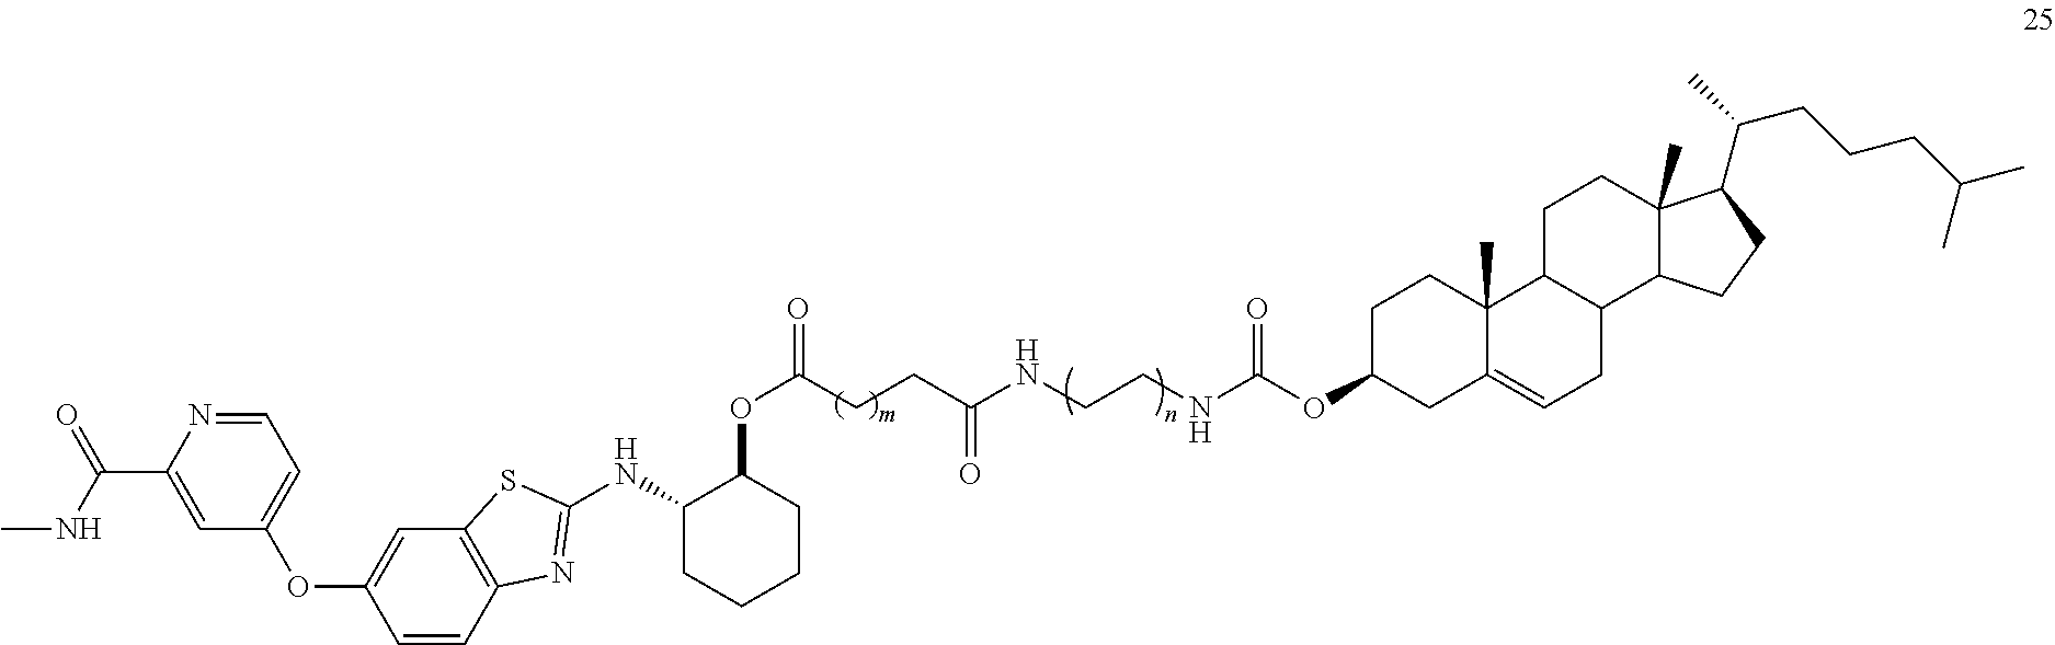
C1(C(NC)=O)=CC(OC2=CC3=C(C=C2)N=C(NC2CCCCC2OC(=O)CCC(NCCNC(OC2CC4=CCC5C(C4(C)CC2)CCC2(C)C5CCC2C(C)CCCC(C)C)=O)=O)S3)=CC=N1
